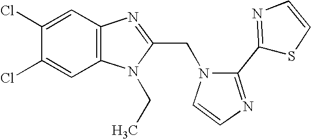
C12=C(N=C(CN3C=CN=C3C3=NC=CS3)N1CC)C=C(Cl)C(Cl)=C2
